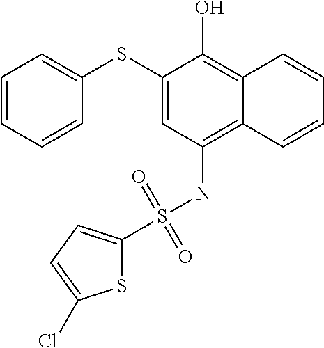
C1(SC2=CC=CC=C2)=CC(NS(C2=CC=C(Cl)S2)(=O)=O)=C2C(=C1O)C=CC=C2
